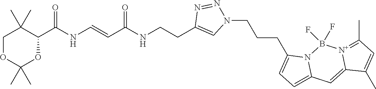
N(CCC1=CN(CCCC2=CC=C3N2B(F)(F)[N+]2=C(C)C=C(C)C2=C3)N=N1)C(C=CNC(C1C(C)(C)COC(C)(C)O1)=O)=O
